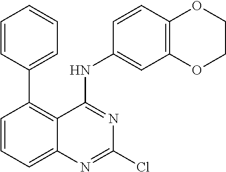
C1=CC=CC=C1C1=C2C(=CC=C1)N=C(Cl)N=C2NC1=CC2=C(C=C1)OCCO2
